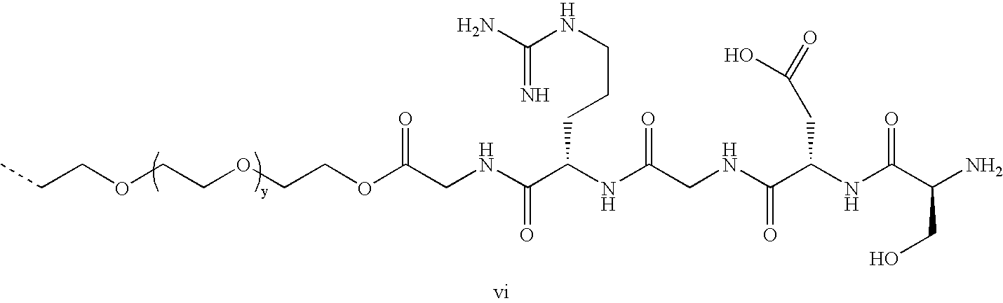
O(CCOC(CNC(C(NC(CNC(C(NC(C(N)CO)=O)CC(=O)O)=O)=O)CCCNC(N)=N)=O)=O)CCOCCC
